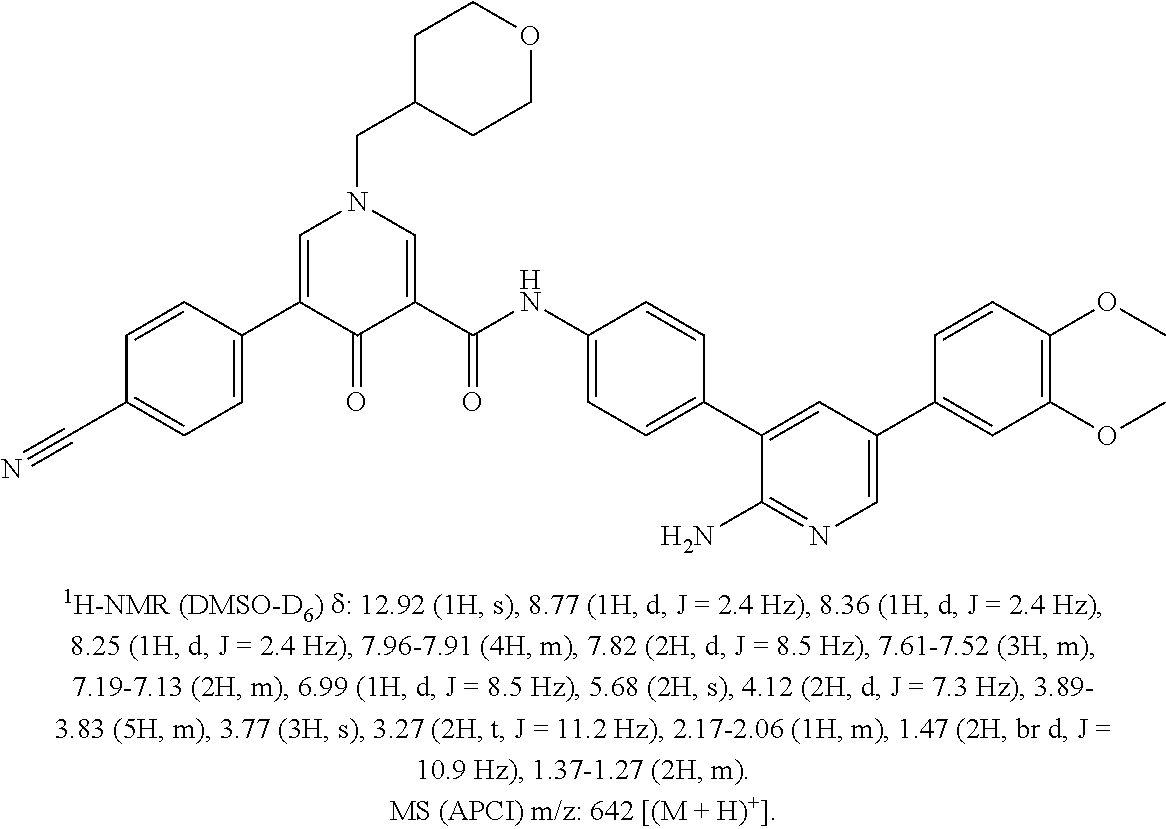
C1(C2=CN(CC3CCOCC3)C=C(C(NC3=CC=C(C4=CC(C5=CC(OC)=C(OC)C=C5)=CN=C4N)C=C3)=O)C2=O)=CC=C(C#N)C=C1
